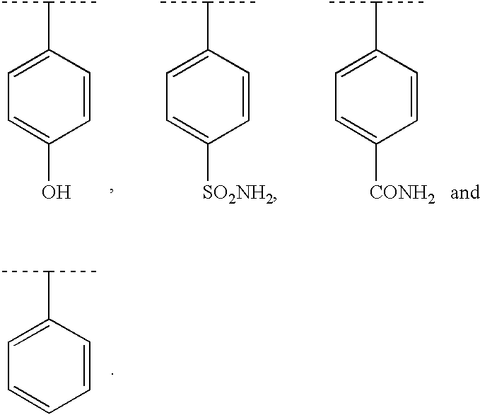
C1=CC(C(C)C)=CC=C1O.C1=CC(C(C)C)=CC=C1[SO2NH2].C1=CC(C(C)C)=CC=C1[CONH2].C1=CC(C(C)C)=CC=C1
